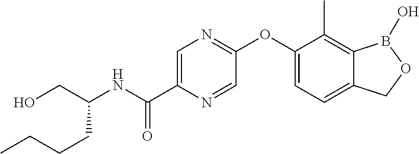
OCC(NC(C1=CN=C(OC2=CC=C3C(=C2C)B(O)OC3)C=N1)=O)CCCC
